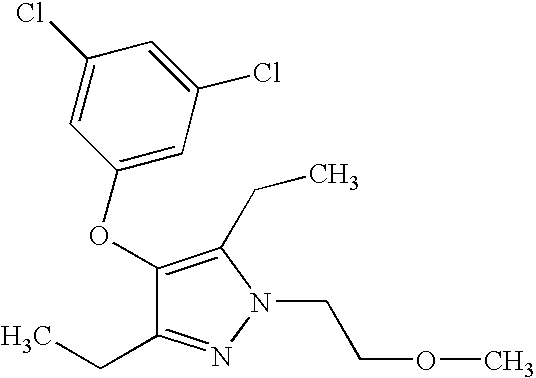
C1(OC2=CC(Cl)=CC(Cl)=C2)=C(CC)N(CCOC)N=C1CC
